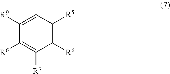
C1([R6])=C([R5])C=C([R9])C([R6])=C1[R7]
